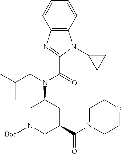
C1N([Boc])CC(C(=O)N2CCOCC2)CC1N(C(C1=NC2=C(N1C1CC1)C=CC=C2)=O)CC(C)C
